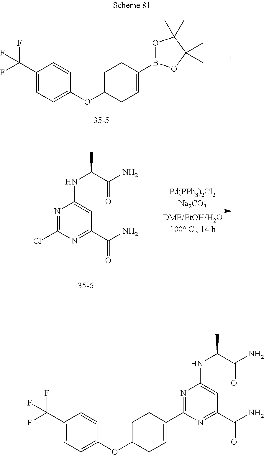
C1(C(F)(F)F)=CC=C(OC2CC=C(C3=NC(NC(C(N)=O)C)=CC(C(N)=O)=N3)CC2)C=C1.C1(C(F)(F)F)=CC=C(OC2CC=C(B3OC(C)(C)C(C)(C)O3)CC2)C=C1.N1=C(Cl)N=C(C(N)=O)C=C1NC(C(N)=O)C
